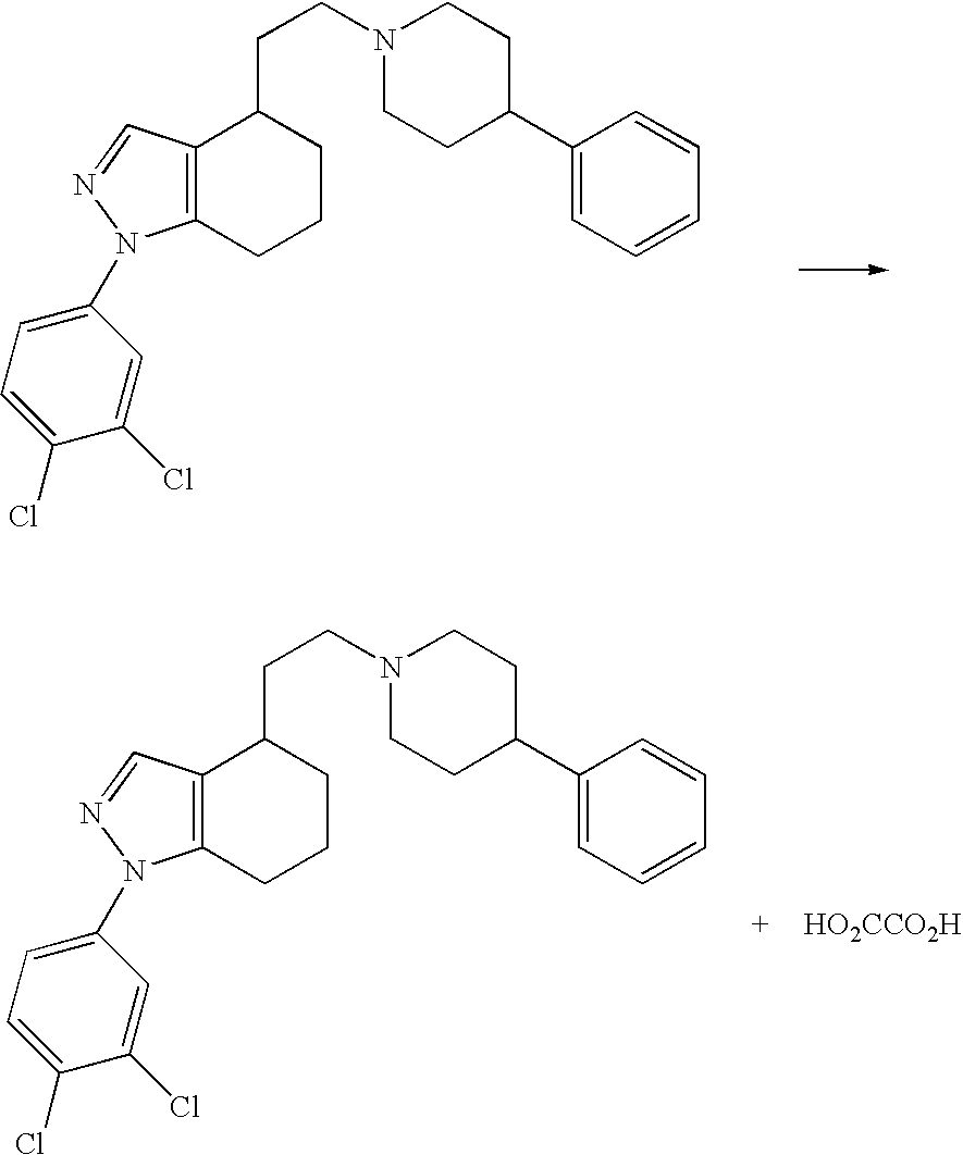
C12=C(CCCC1CCN1CCC(C3=CC=CC=C3)CC1)N(C1=CC=C(Cl)C(Cl)=C1)N=C2.C12=C(CCCC1CCN1CCC(C3=CC=CC=C3)CC1)N(C1=CC=C(Cl)C(Cl)=C1)N=C2.[HO2CCO2H]
